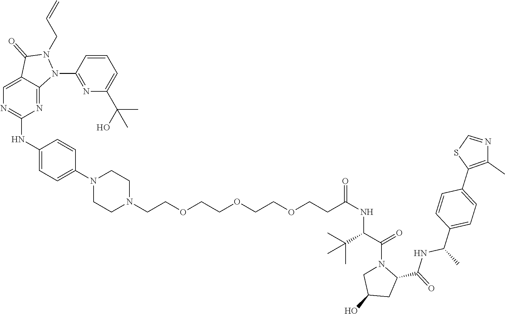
C1=C2C(=NC(NC3=CC=C(N4CCN(CCOCCOCCOCCC(NC(C(=O)N5CC(O)CC5C(NC(C5=CC=C(C6=C(C)N=CS6)C=C5)C)=O)C(C)(C)C)=O)CC4)C=C3)=N1)N(C1=NC(C(O)(C)C)=CC=C1)N(CC=C)C2=O
